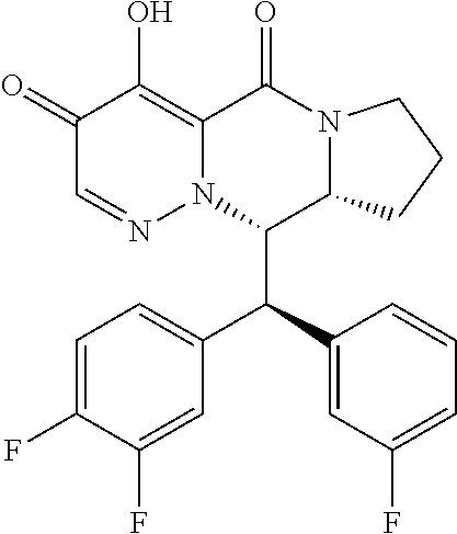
C1(=O)C=NN2C(=C1O)C(=O)N1C(C2C(C2=CC(F)=CC=C2)C2=CC=C(F)C(F)=C2)CCC1
